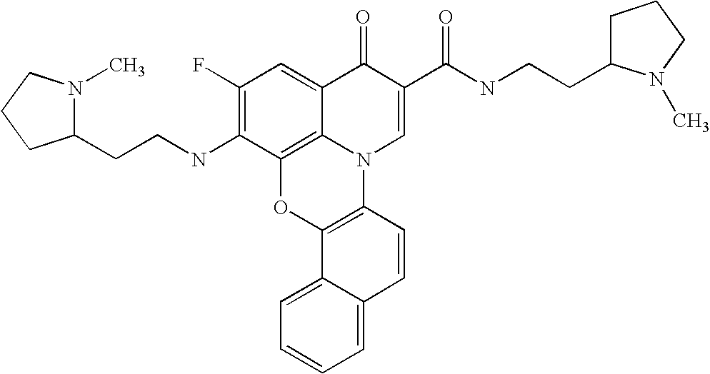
C1(F)=C(NCCC2N(C)CCC2)C2=C3C(=C1)C(=O)C(C(NCCC1N(C)CCC1)=O)=CN3C1=C(O2)C2=CC=CC=C2C=C1
